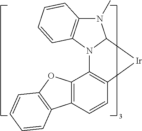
C12=C(C=CC3=C1N1C([Ir]3)N(C)C3=C1C=CC=C3)C1=C(O2)C=CC=C1
